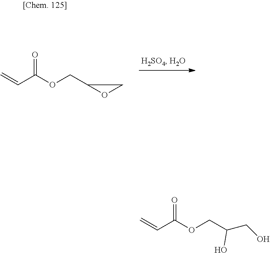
C=CC(OCC1OC1)=O.C=CC(OCC(CO)O)=O
